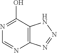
N1=C(O)C2=C(N=C1)N=NN2
